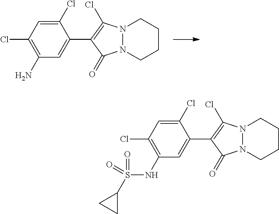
C1(N)=C(Cl)C=C(Cl)C(C2=C(Cl)N3N(C2=O)CCCC3)=C1.C1(NS(=O)(=O)C2CC2)=C(Cl)C=C(Cl)C(C2=C(Cl)N3N(C2=O)CCCC3)=C1
